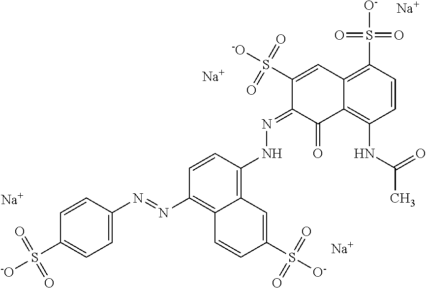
C1=C(N=NC2=C3C(=C(NN=C4C(=O)C5=C(NC(C)=O)C=CC(S([O-])(=O)=O)=C5C=C4S([-O])(=O)=O)C=C2)C=C(S([O-])(=O)=O)C=C3)C=CC(S([-O])(=O)=O)=C1.[Na].[Na].[Na].[Na]
